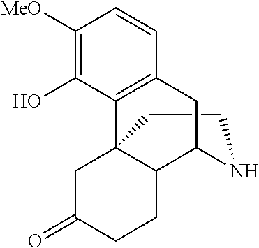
C1CNC2C3C1(C1=C(C=CC([MeO])=C1O)C2)CC(=O)CC3
